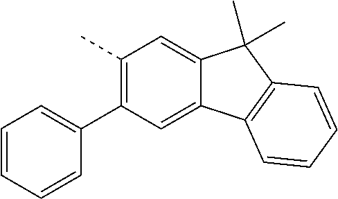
C1(C)=C(C2=CC=CC=C2)C=C2C(=C1)C(C)(C)C1=C2C=CC=C1
